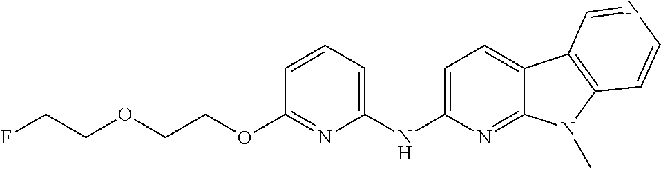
N(C1=CC=C2C(=N1)N(C)C1=C2C=NC=C1)C1=CC=CC(OCCOCCF)=N1
